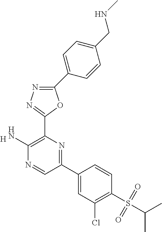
[H].C1(N)=C(C2=NN=C(C3=CC=C(CNC)C=C3)O2)N=C(C2=CC(Cl)=C(S(C(C)C)(=O)=O)C=C2)C=N1
